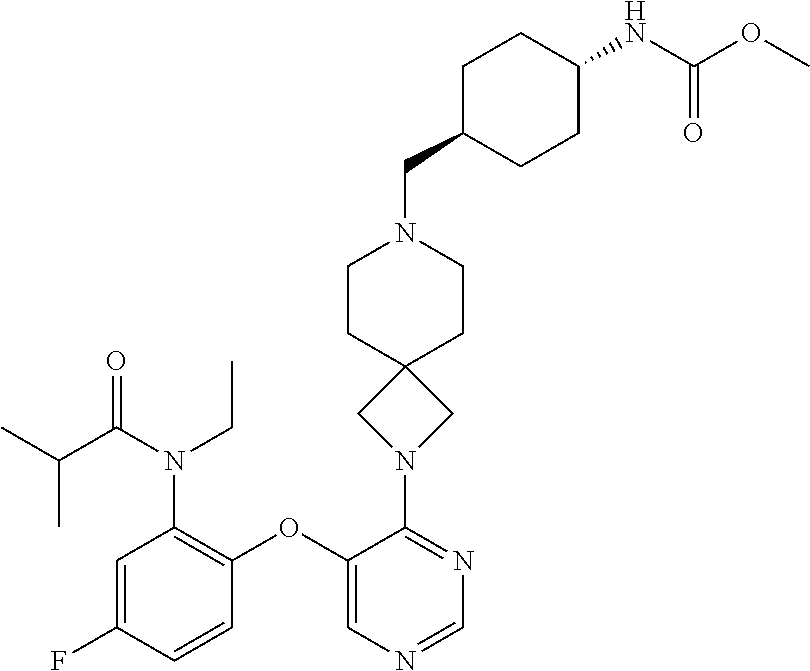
C1=C(F)C=CC(OC2=CN=CN=C2N2CC3(C2)CCN(CC2CCC(NC(OC)=O)CC2)CC3)=C1N(CC)C(=O)C(C)C
